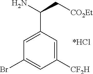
C1=C(C(N)C[CO2Et])C=C([CF2H])C=C1Br
